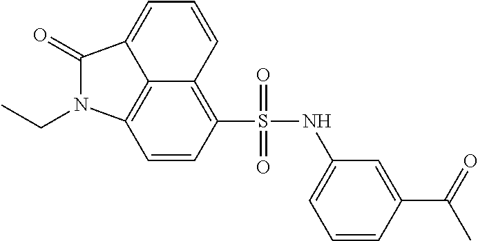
C12=C3C=CC(S(NC4=CC=CC(C(C)=O)=C4)(=O)=O)=C1C=CC=C2C(=O)N3CC
